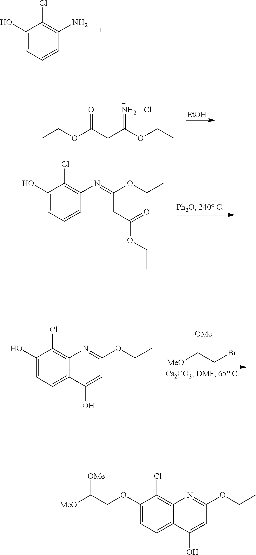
O=C(CC(OCC)=N)OCC.[-Cl].[EtOH].C1(O)=CC=CC(N=C(OCC)CC(OCC)=O)=C1Cl.[OMe]C(CBr)[MeO].C1(O)=CC=C2C(=C1Cl)N=C(OCC)C=C2O.C1(O)=CC=CC(N)=C1Cl.C1(OCC([MeO])[OMe])=CC=C2C(=C1Cl)N=C(OCC)C=C2O
